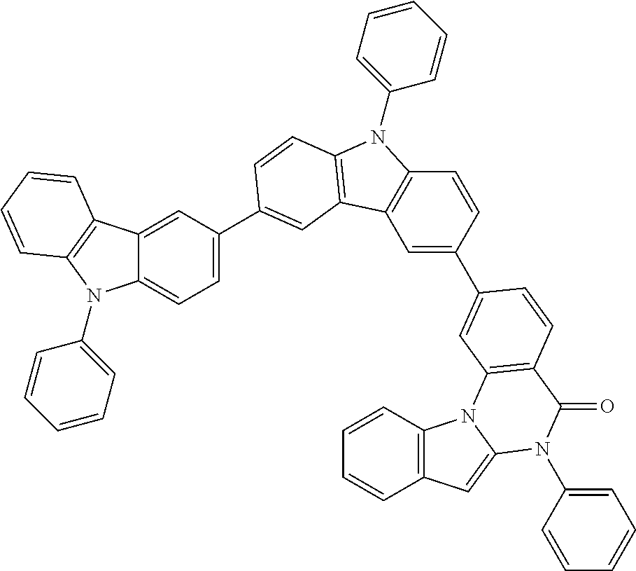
C12=CC(C3=CC4=C(N(C5=CC=CC=C5)C5=C4C=C(C4=CC6=C(C(=O)N(C7=CC=CC=C7)C7=CC8=C(C=CC=C8)N76)C=C4)C=C5)C=C3)=CC=C1N(C1=CC=CC=C1)C1=C2C=CC=C1
